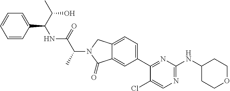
C1(Cl)=CN=C(NC2CCOCC2)N=C1C1=CC=C2C(=C1)C(=O)N(C(C(=O)NC(C1=CC=CC=C1)C(O)C)C)C2
